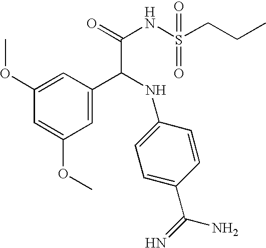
C1=C(OC)C=C(OC)C=C1C(NC1=CC=C(C(=N)N)C=C1)C(NS(CCC)(=O)=O)=O
